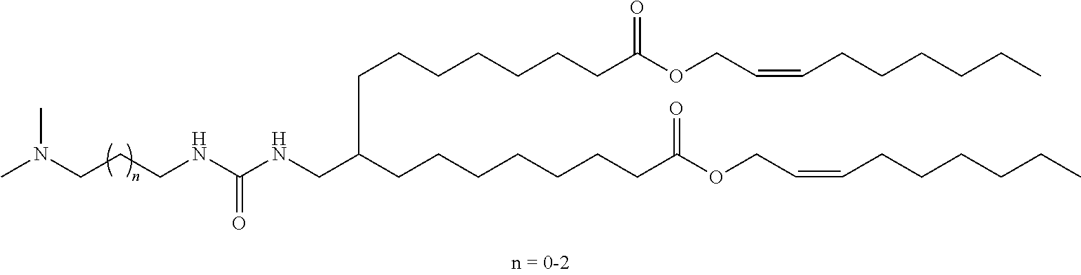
CN(CCCNC(NCC(CCCCCCCC(OCC=CCCCCCC)=O)CCCCCCCC(OCC=CCCCCCC)=O)=O)C
